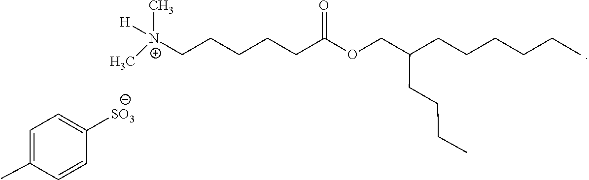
C1([SO3])=CC=C(C)C=C1.C[N+](CCCCCC(=O)OCC(CCCC)CCCCCC)([H])C
